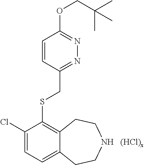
C1(Cl)=CC=C2C(=C1SCC1=NN=C(OCC(C)(C)C)C=C1)CCNCC2.[(HCl)x]
